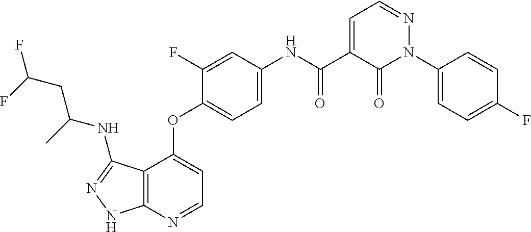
C12=C(N=CC=C1OC1=CC=C(NC(C3=CC=NN(C4=CC=C(F)C=C4)C3=O)=O)C=C1F)NN=C2NC(CC(F)F)C
